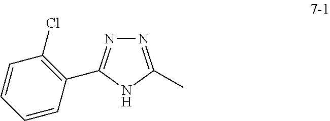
C1=CC(Cl)=C(C2=NN=C(C)N2)C=C1
